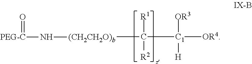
[(CH2CH2O)b](C([C1]([OR4])([OR3])[H])([R1])[R2])N[PEG-C]=O
